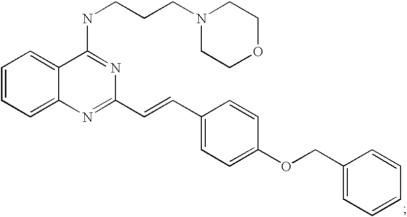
C1=CC=C2C(=C1)C(NCCCN1CCOCC1)=NC(C=CC1=CC=C(OCC3=CC=CC=C3)C=C1)=N2
